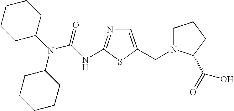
C1=C(CN2CCCC2C(=O)O)SC(NC(N(C2CCCCC2)C2CCCCC2)=O)=N1
